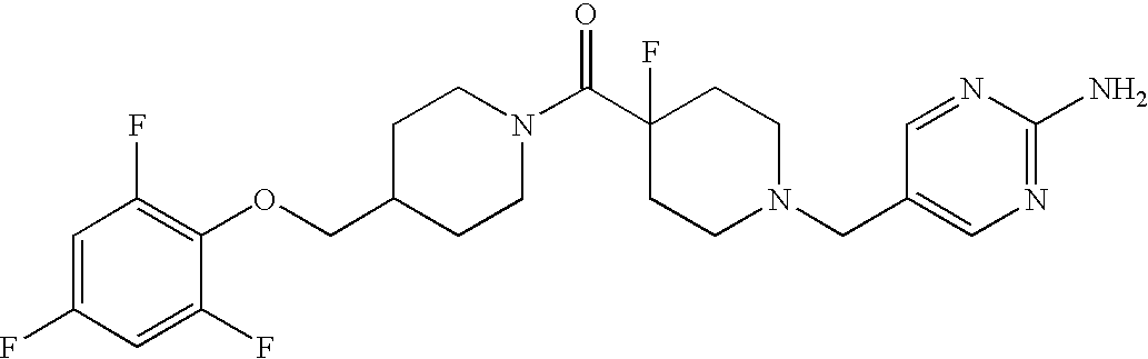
C1(COC2=C(F)C=C(F)C=C2F)CCN(C(C2(F)CCN(CC3=CN=C(N)N=C3)CC2)=O)CC1
